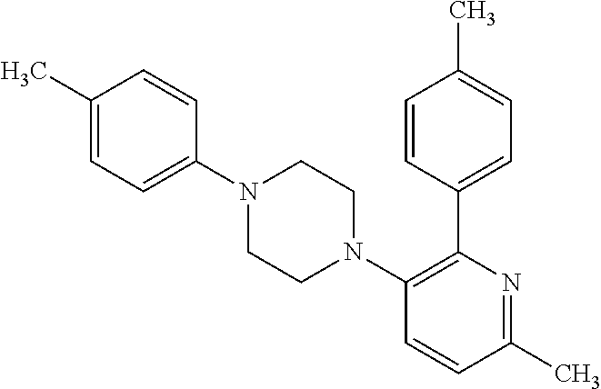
C1(C)=CC=C(N2CCN(C3=C(C4=CC=C(C)C=C4)N=C(C)C=C3)CC2)C=C1
